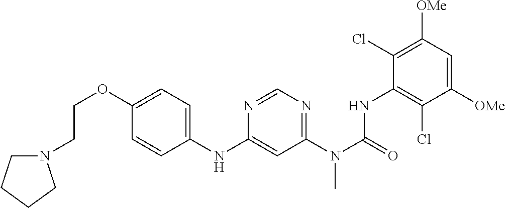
C1(Cl)=C([OMe])C=C([OMe])C(Cl)=C1NC(N(C1=NC=NC(NC2=CC=C(OCCN3CCCC3)C=C2)=C1)C)=O
